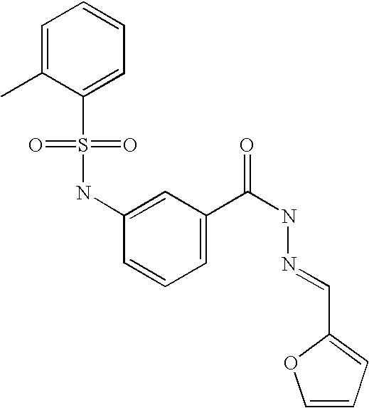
C1=C(C)C(S(NC2=CC(C(=O)NN=CC3=CC=CO3)=CC=C2)(=O)=O)=CC=C1
